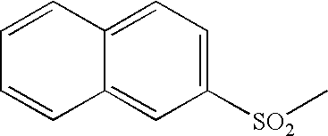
C1([SO2]C)=CC=C2C(=C1)C=CC=C2
